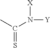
C(=S)(C)N([Y])[X]
